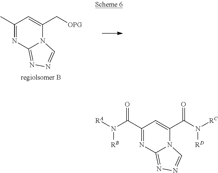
C1(C(N([RA])[RB])=O)=NC2=NN=CN2C(C(N([RC])[RD])=O)=C1.C1(C)=NC2=NN=CN2C(C[OPG])=C1
